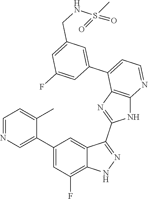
C1=NC=C(C2=CC(F)=C3C(=C2)C(C2=NC4=C(N2)N=CC=C4C2=CC(CNS(=O)(C)=O)=CC(F)=C2)=NN3)C(C)=C1
